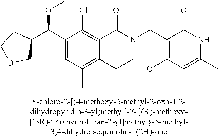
C1(C(C2CCOC2)OC)=CC(C)=C2C(=C1Cl)C(=O)N(CC1=C(OC)C=C(C)NC1=O)CC2
